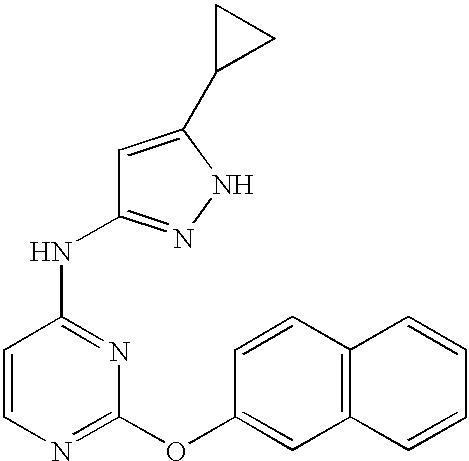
C1=CN=C(OC2=CC3=C(C=C2)C=CC=C3)N=C1NC1=NNC(C2CC2)=C1
